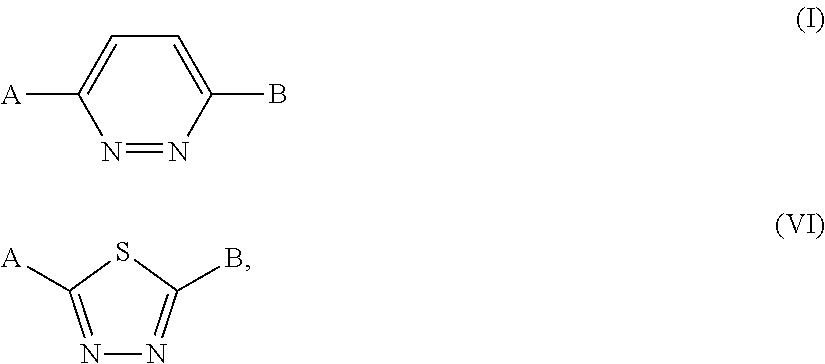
C1(B)=CC=C([A])N=N1.N1=C([A])SC(B)=N1
